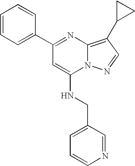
C1(C2=CC=CC=C2)=NC2=C(C3CC3)C=NN2C(NCC2=CC=CN=C2)=C1
